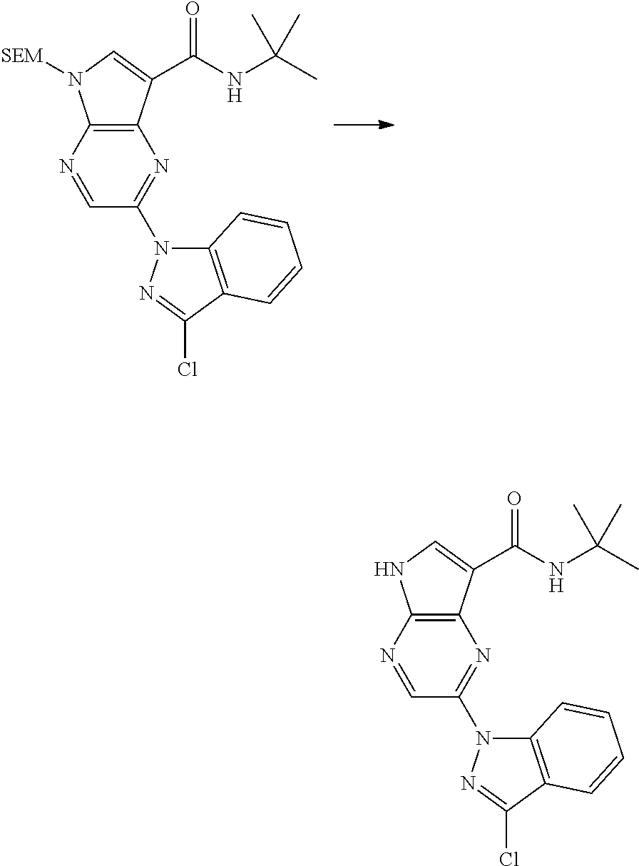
C12=C(C(C(NC(C)(C)C)=O)=CN1[SEM])N=C(N1C3=C(C(Cl)=N1)C=CC=C3)C=N2.C12=C(C(C(NC(C)(C)C)=O)=CN1)N=C(N1C3=C(C(Cl)=N1)C=CC=C3)C=N2
